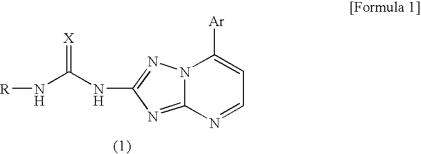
[R]NC(NC1=NN2C(=N1)N=CC=C2[Ar])=[X]
